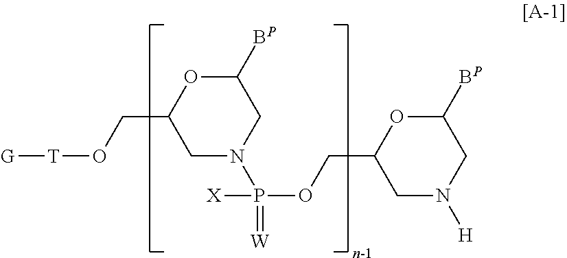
C1([BP])OC(CO[T][G])CN(P(=[W])(OCC2CN([H])CC([BP])O2)[X])C1
